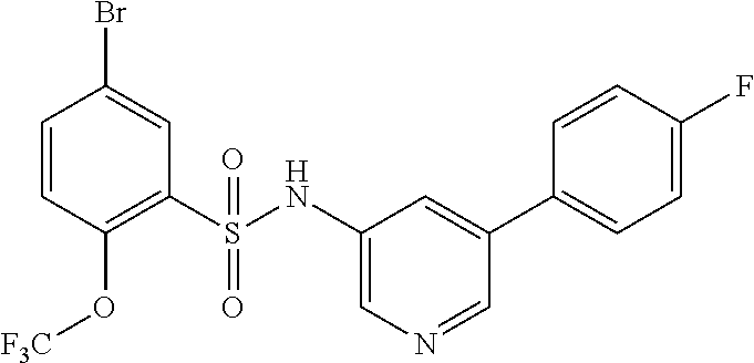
C1(S(NC2=CN=CC(C3=CC=C(F)C=C3)=C2)(=O)=O)=C(O[F3C])C=CC(Br)=C1
